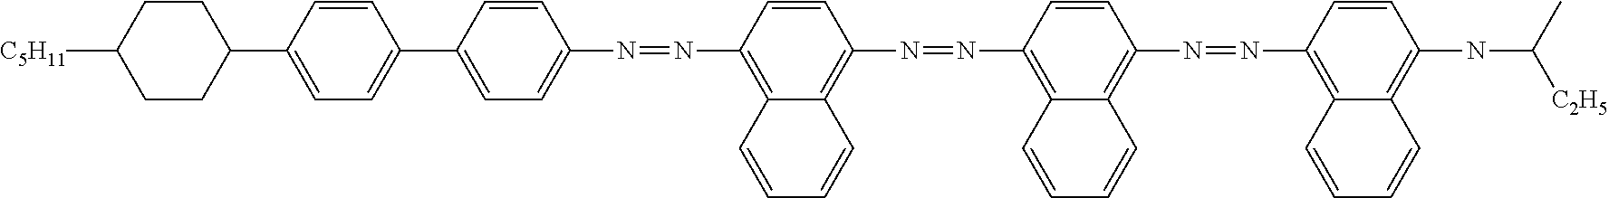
C1CC(C2=CC=C(C3=CC=C(N=NC4=C5C(=C(N=NC6=C7C(=C(N=NC8=C9C(=C(NC(C)[C2H5])C=C8)C=CC=C9)C=C6)C=CC=C7)C=C4)C=CC=C5)C=C3)C=C2)CCC1[C5H11]
